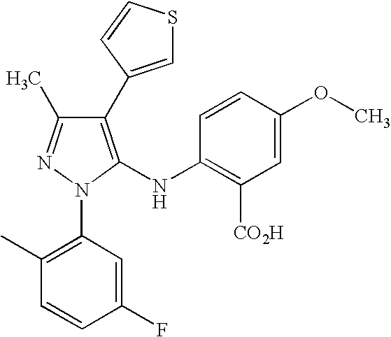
C1(C2=CSC=C2)=C(NC2=C([CO2H])C=C(OC)C=C2)N(C2=C(C)C=CC(F)=C2)N=C1C
